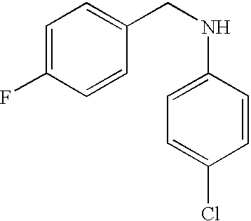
C1=C(F)C=CC(CNC2=CC=C(Cl)C=C2)=C1
